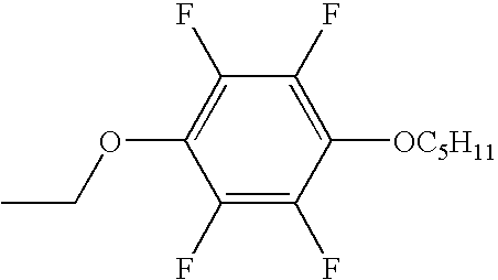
C1(F)=C(F)C([OC5H11])=C(F)C(F)=C1OCC
